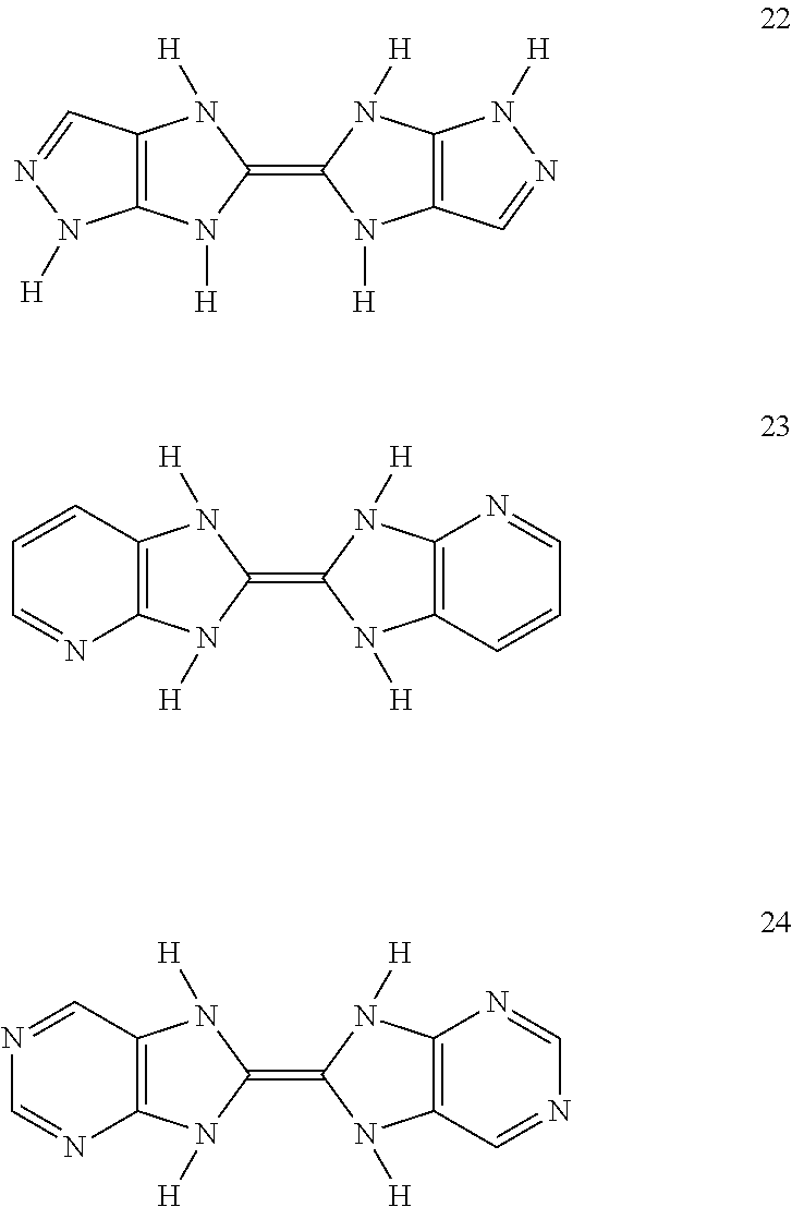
C12=C(N([H])C(=C3N([H])C4=C(N3[H])N([H])N=C4)N1[H])N([H])N=C2.C12=C(N([H])C(=C3N([H])C4=C(N3[H])N=CC=C4)N1[H])N=CC=C2.C12=C(N([H])C(=C3N([H])C4=C(N3[H])N=CN=C4)N1[H])N=CN=C2
